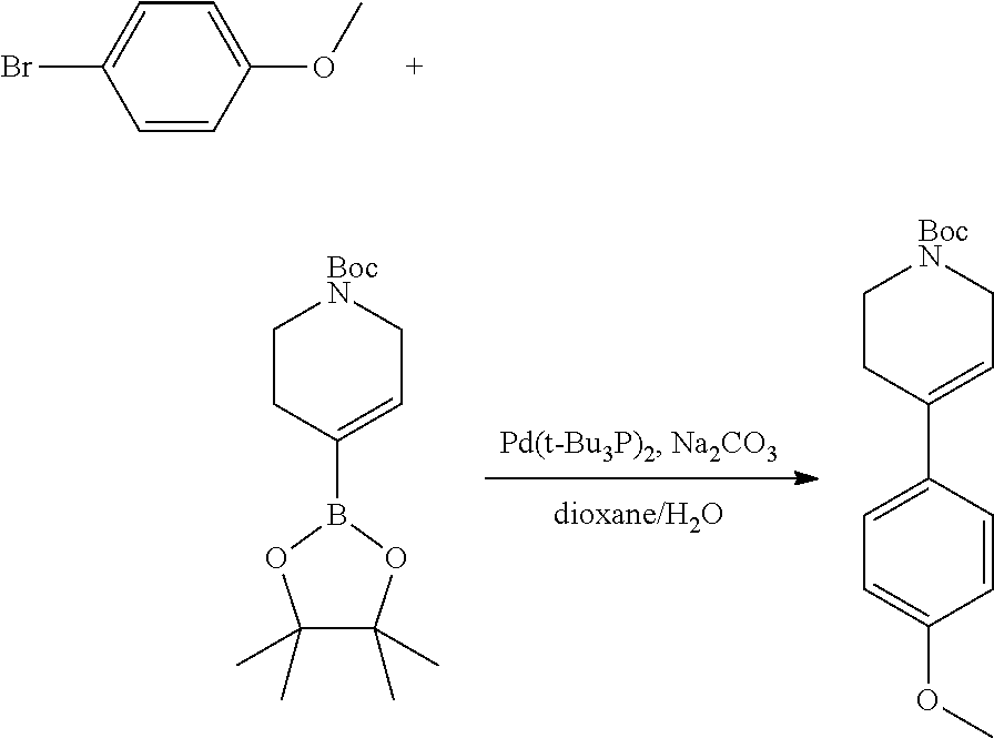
C1=CC(OC)=CC=C1Br.C1CC(B2OC(C)(C)C(C)(C)O2)=CC[BocN]1.C1CC(C2=CC=C(OC)C=C2)=CC[BocN]1
